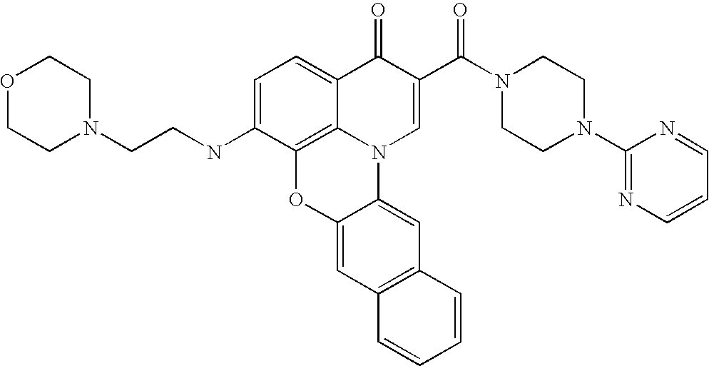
C1=C(NCCN2CCOCC2)C2=C3C(=C1)C(=O)C(C(N1CCN(C4=NC=CC=N4)CC1)=O)=CN3C1=CC3=C(C=C1O2)C=CC=C3
